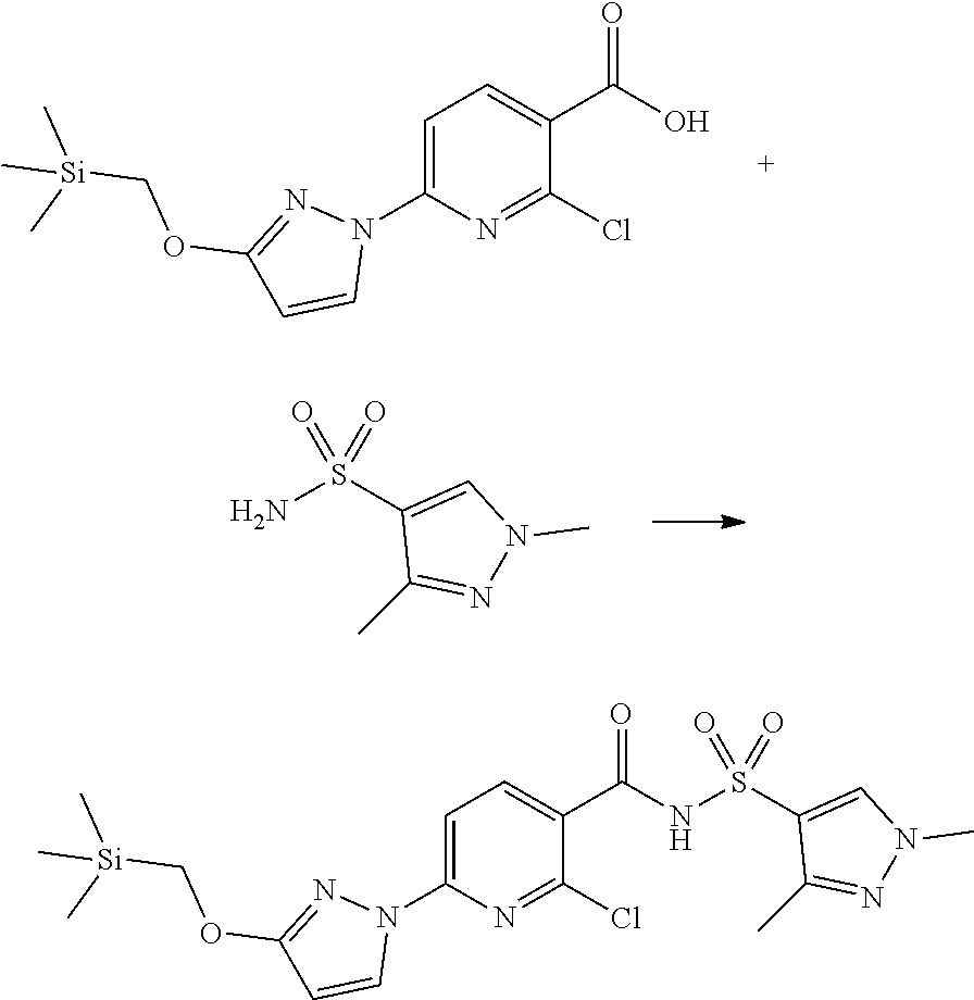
C1(OC[Si](C)(C)C)=NN(C2=CC=C(C(O)=O)C(Cl)=N2)C=C1.NS(C1=CN(C)N=C1C)(=O)=O.O(C1=NN(C2=CC=C(C(=O)NS(C3=CN(C)N=C3C)(=O)=O)C(Cl)=N2)C=C1)C[Si](C)(C)C
